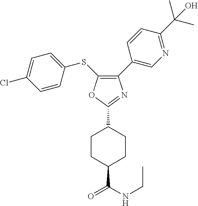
C1(C2=CN=C(C(C)(C)O)C=C2)=C(SC2=CC=C(Cl)C=C2)OC(C2CCC(C(=O)NCC)CC2)=N1
